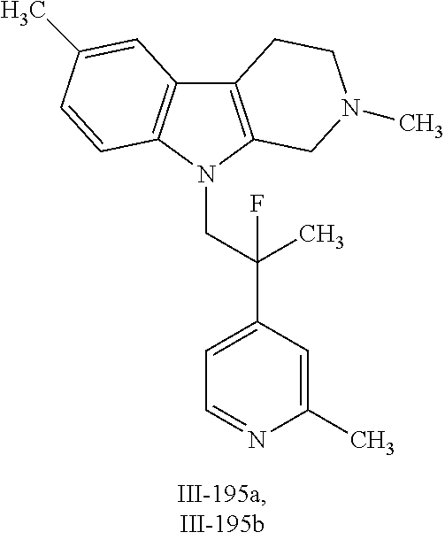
C12=C(N(CC(C3=CC=NC(C)=C3)(F)C)C3=C1C=C(C)C=C3)CN(C)CC2
